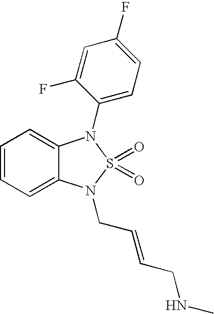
C1=CC=C2C(=C1)N(C1=CC=C(F)C=C1F)S(=O)(=O)N2CC=CCNC
